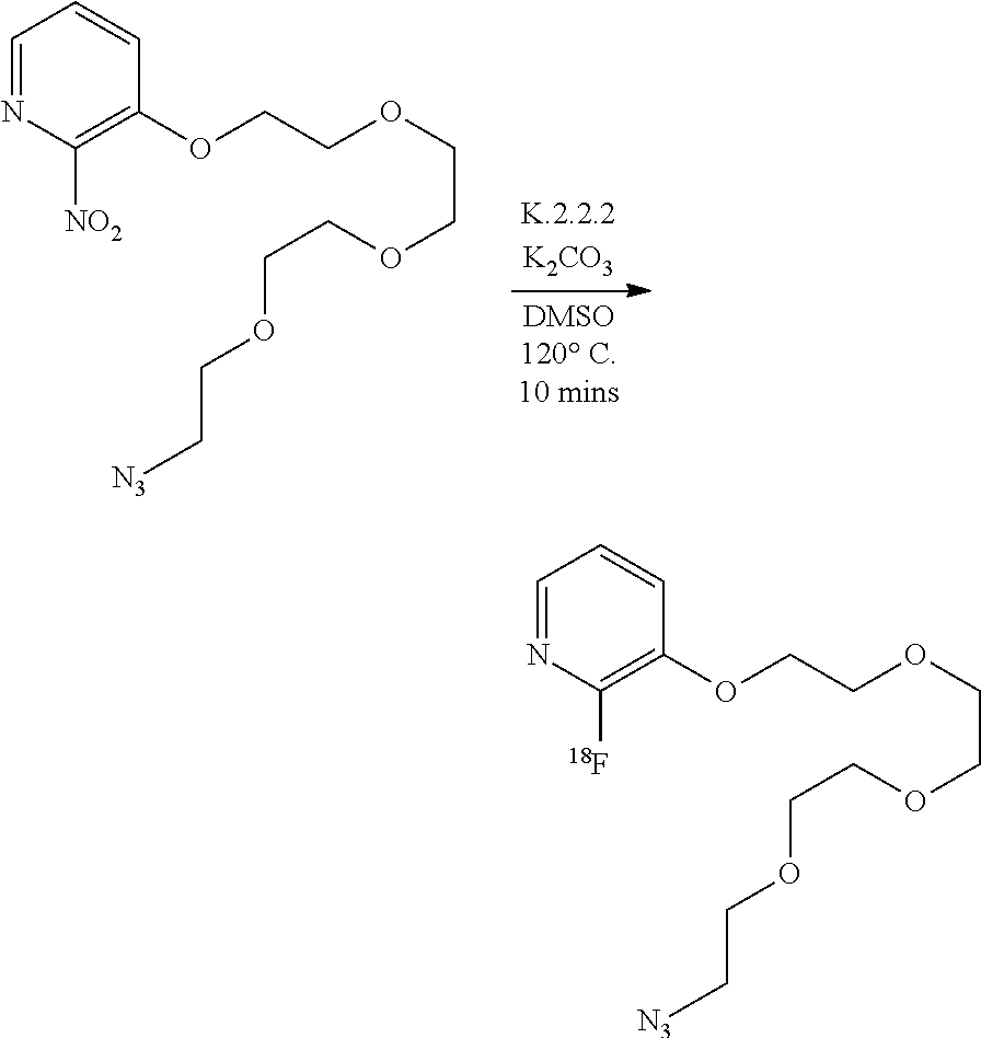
C1=NC([NO2])=C(OCCOCCOCCOCC[N3])C=C1.C1=NC([18F])=C(OCCOCCOCCOCC[N3])C=C1
